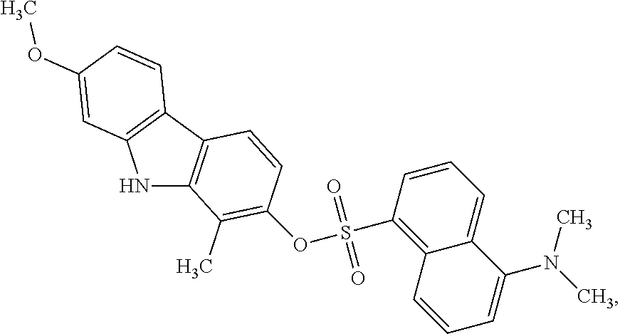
N1C2=C(C3=C1C=C(OC)C=C3)C=CC(OS(C1=C3C(=CC=C1)C(N(C)C)=CC=C3)(=O)=O)=C2C
